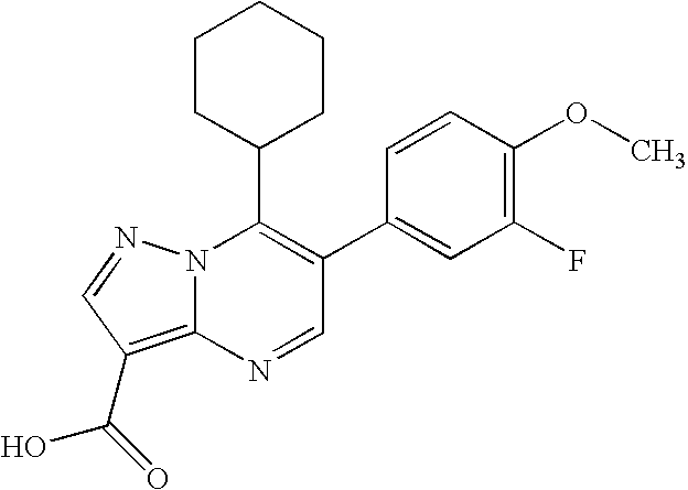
C1=C(C2=C(C3CCCCC3)N3C(=C(C(O)=O)C=N3)N=C2)C=CC(OC)=C1F
